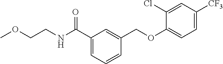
C1(C(NCCOC)=O)=CC=CC(COC2=CC=C([CF3])C=C2Cl)=C1
